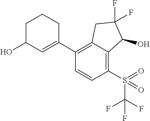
C1(C2=C3C(=C(S(C(F)(F)F)(=O)=O)C=C2)C(O)C(F)(F)C3)=CC(O)CCC1
